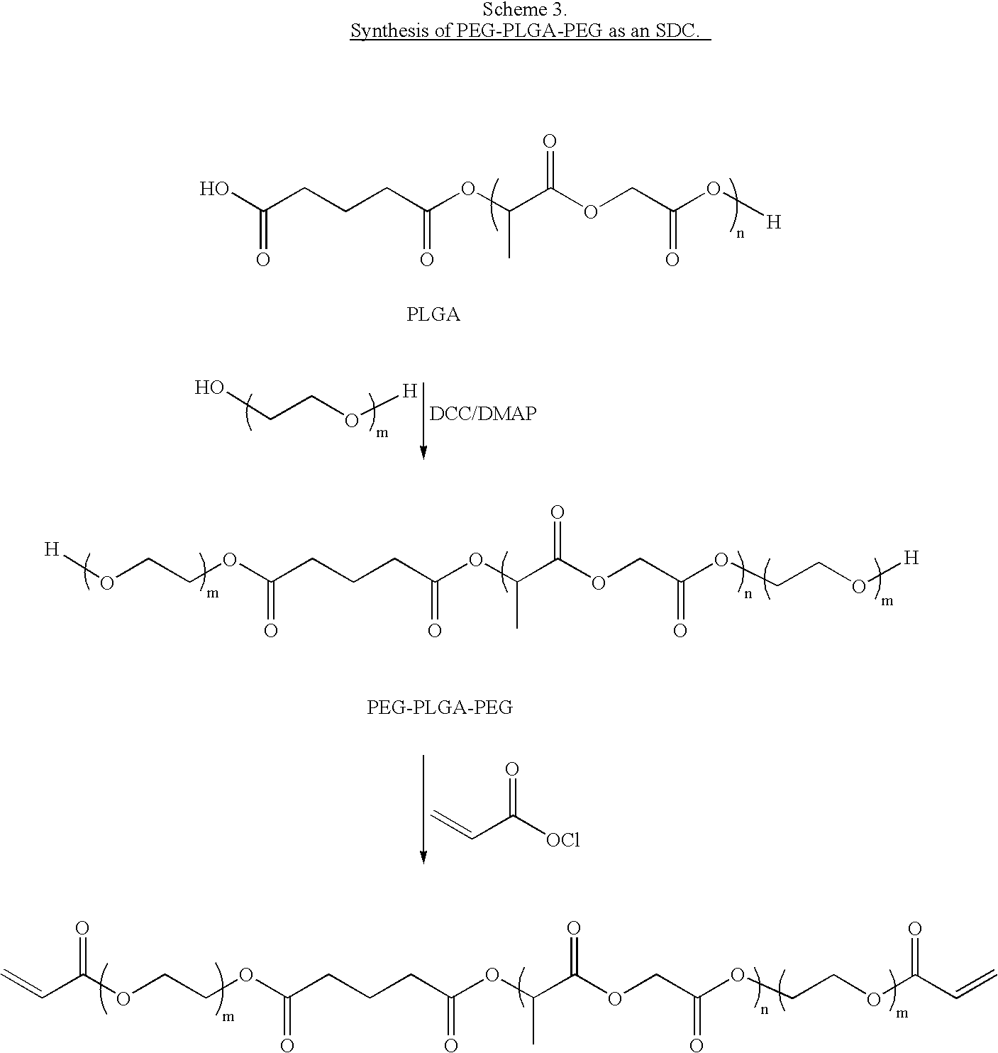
OC(CCCC(OC(C(OCC(O[H])=O)=O)C)=O)=O.OCCO[H].[H]OCCOC(CCCC(OC(C(OCC(OCCO[H])=O)=O)C)=O)=O.C=CC([OCl])=O.C=CC(OCCOC(CCCC(OC(C(OCC(OCCOC(C=C)=O)=O)=O)C)=O)=O)=O
